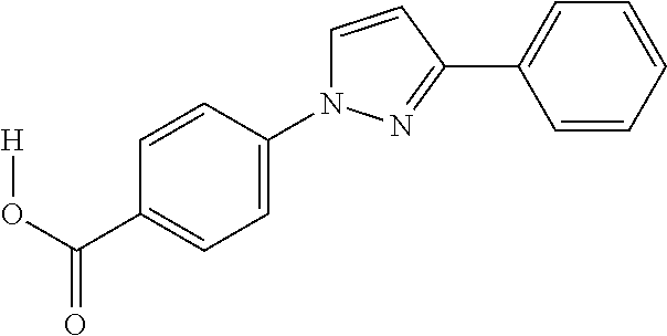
C1(C(O[H])=O)=CC=C(N2C=CC(C3=CC=CC=C3)=N2)C=C1
